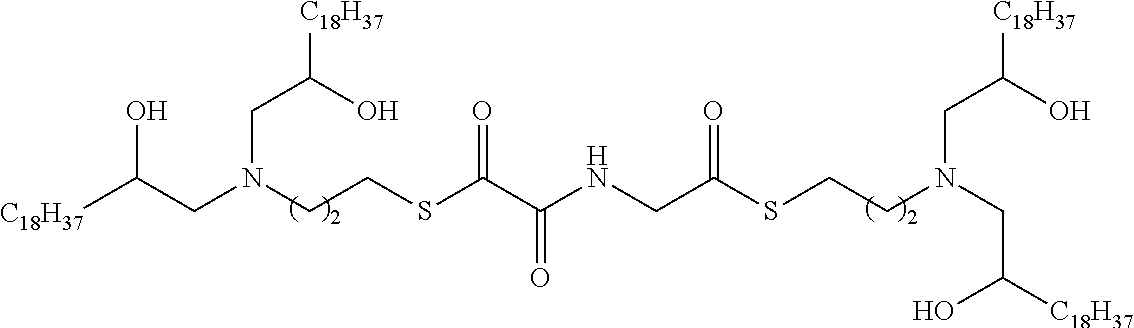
C(CN(CC(O)[C18H37])CCSC(=O)CNC(C(=O)SCCN(CC(O)[C18H37])CC(O)[C18H37])=O)(O)[C18H37]
